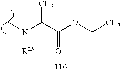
C(C(OCC)=O)(N([R23])C)C
